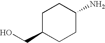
C1C(CO)CCC(N)C1
